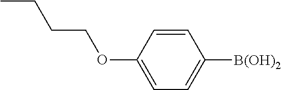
CCCCOC1=CC=C([B(OH)2])C=C1
